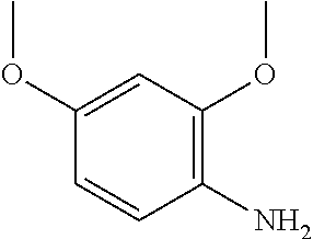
C1=C(OC)C=CC(N)=C1OC
